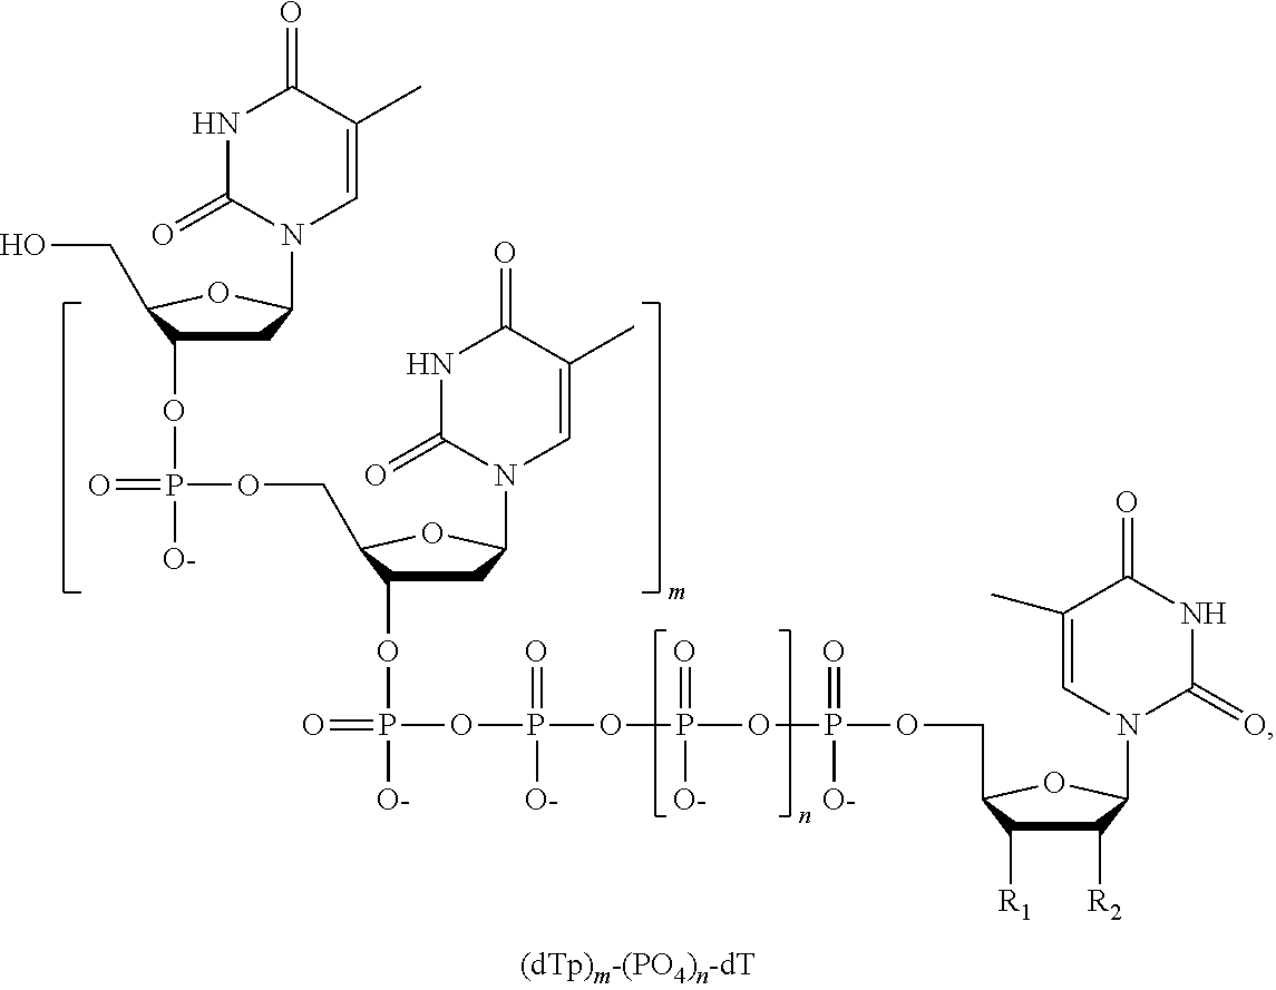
N1C(=O)N(C2CC(OP(=O)([O-])OCC3OC(N4C=C(C)C(=O)NC4=O)CC3OP(=O)([O-])OP([O-])(=O)OP([O-])(=O)OP([O-])(=O)OCC3C([R1])C([R2])C(N4C(=O)NC(=O)C(C)=C4)O3)C(CO)O2)C=C(C)C1=O
